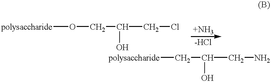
C(CCl)(O)CO[polysaccharide].[polysaccharide]CC(CN)O
